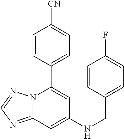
C12=NC=NN1C(C1=CC=C([CN])C=C1)=CC(NCC1=CC=C(F)C=C1)=C2
